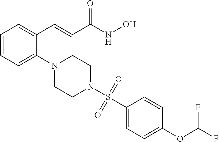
C1=CC=C(N2CCN(S(C3=CC=C(OC(F)F)C=C3)(=O)=O)CC2)C(C=CC(NO)=O)=C1
